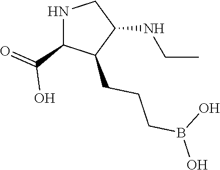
N1C(C(=O)O)C(CCCB(O)O)C(NCC)C1
